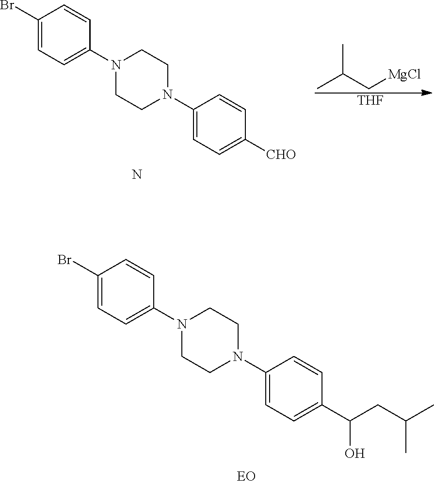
C1(Br)=CC=C(N2CCN(C3=CC=C(C(CC(C)C)O)C=C3)CC2)C=C1.C1(Br)=CC=C(N2CCN(C3=CC=C([CHO])C=C3)CC2)C=C1.C([MgCl])C(C)C.[THF].N
